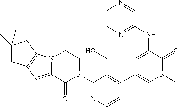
N12C(=CC3=C1CC(C)(C)C3)C(=O)N(C1=NC=CC(C3=CN(C)C(=O)C(NC4=NC=CN=C4)=C3)=C1CO)CC2
